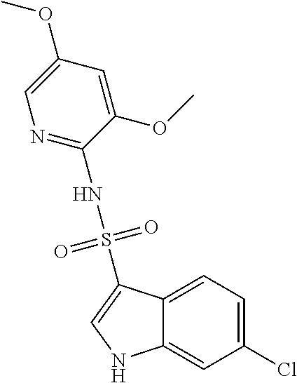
C12=CC=C(Cl)C=C1NC=C2S(NC1=NC=C(OC)C=C1OC)(=O)=O
